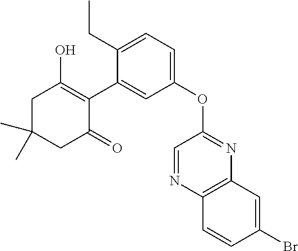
C1C(C)(C)CC(=O)C(C2=CC(OC3=NC4=C(N=C3)C=CC(Br)=C4)=CC=C2CC)=C1O
